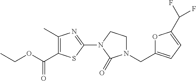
C1(C)=C(C(OCC)=O)SC(N2C(=O)N(CC3=CC=C(C(F)F)O3)CC2)=N1
